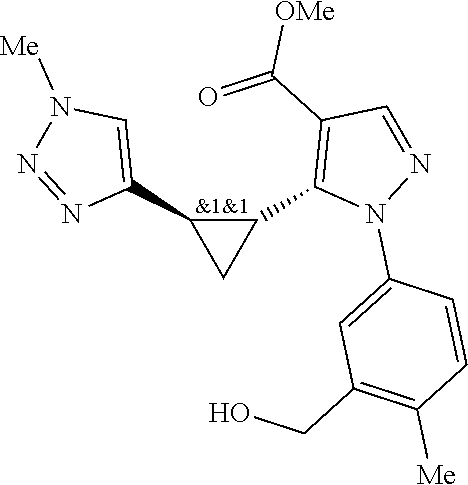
C1(C2=C(C(=O)[OMe])C=NN2C2=CC(CO)=C([Me])C=C2)C(C2=CN([Me])N=N2)C1
